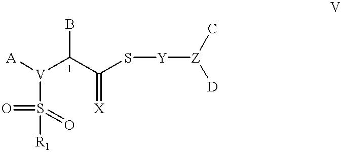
[A][V](S(=O)(=O)[R1])C(B)C(S[Y][Z](C)[D])=[X]
